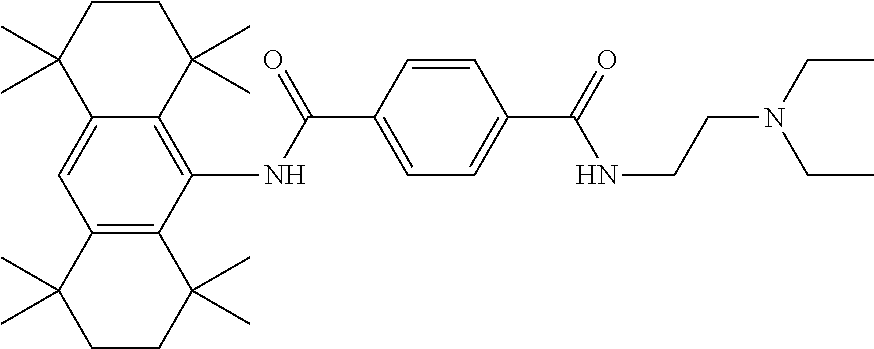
C12=C(C(NC(C3=CC=C(C(=O)NCCN(CC)CC)C=C3)=O)=C3C(=C1)C(C)(C)CCC3(C)C)C(C)(C)CCC2(C)C
